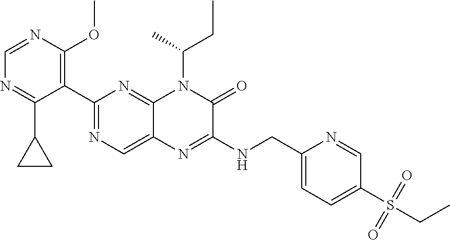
C1=NC(OC)=C(C2=NC=C3C(=N2)N(C(CC)C)C(=O)C(NCC2=CC=C(S(=O)(=O)CC)C=N2)=N3)C(C2CC2)=N1
